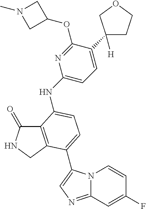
C12=NC=C(C3=CC=C(NC4=CC=C(C5([H])CCOC5)C(OC5CN(C)C5)=N4)C4=C3CNC4=O)N1C=CC(F)=C2
